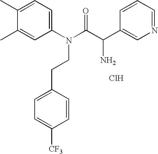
C1(C)=CC(N(C(C(C2=CN=CC=C2)N)=O)CCC2=CC=C([CF3])C=C2)=CC=C1C.Cl
